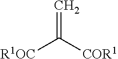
[R1OC]C([COR1])=C
